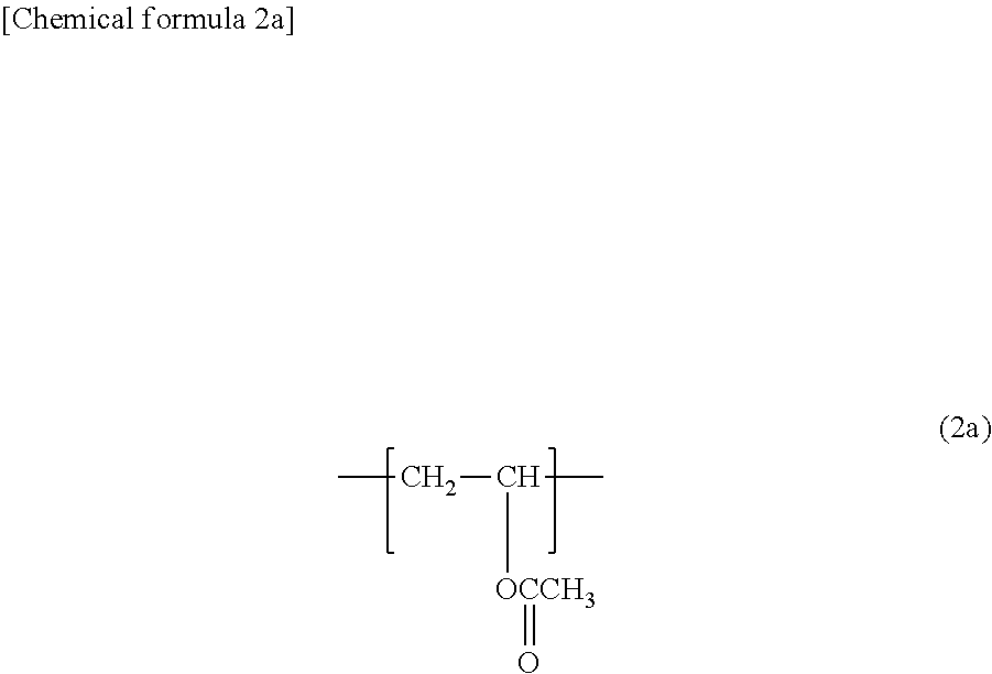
CCC(C)[OCCH3]=O
